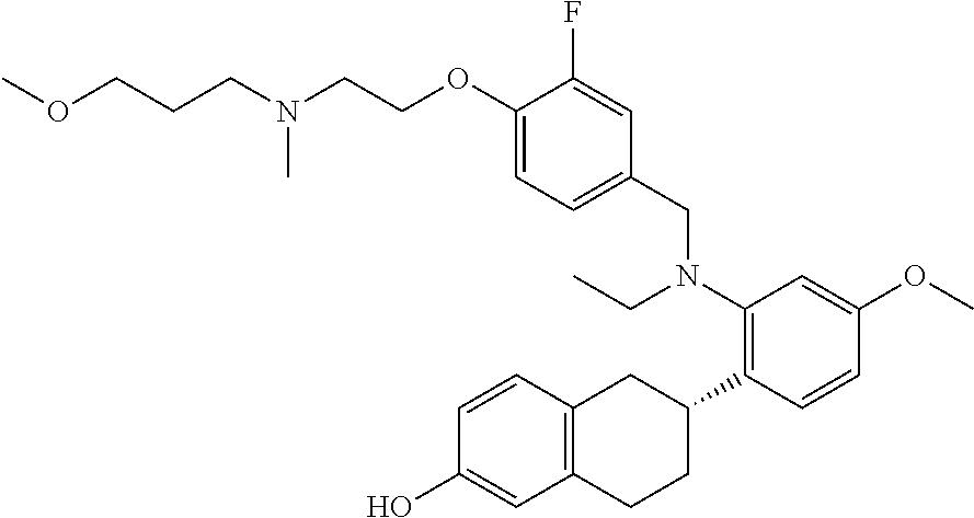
C1(O)=CC2=C(C=C1)CC(C1=C(N(CC3=CC=C(OCCN(CCCOC)C)C(F)=C3)CC)C=C(OC)C=C1)CC2
